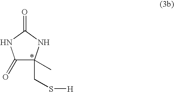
C1(C)(CS[H])C(=O)NC(=O)N1
